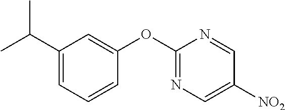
[NO2]C1=CN=C(OC2=CC(C(C)C)=CC=C2)N=C1
